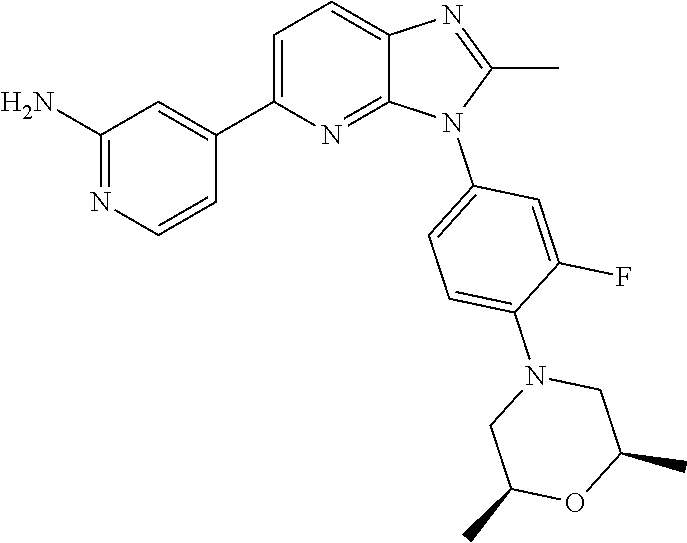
C1(C)=NC2=CC=C(C3=CC(N)=NC=C3)N=C2N1C1=CC=C(N2CC(C)OC(C)C2)C(F)=C1
